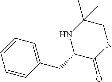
C1=CC(CC2C(=O)NCC(C)(C)N2)=CC=C1
